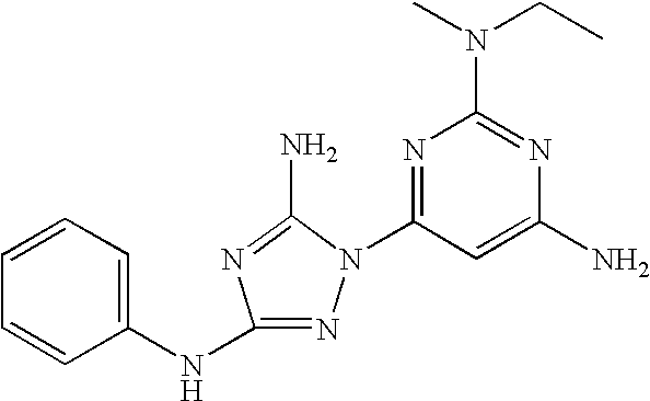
N1=C(NC2=CC=CC=C2)N=C(N)N1C1=NC(N(CC)C)=NC(N)=C1
